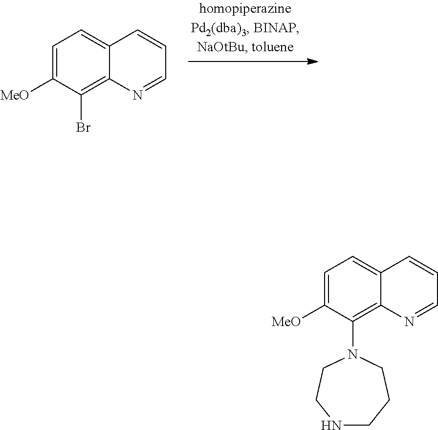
C1=C([MeO])C(Br)=C2C(=C1)C=CC=N2.C1=C([MeO])C(N2CCNCCC2)=C2C(=C1)C=CC=N2
